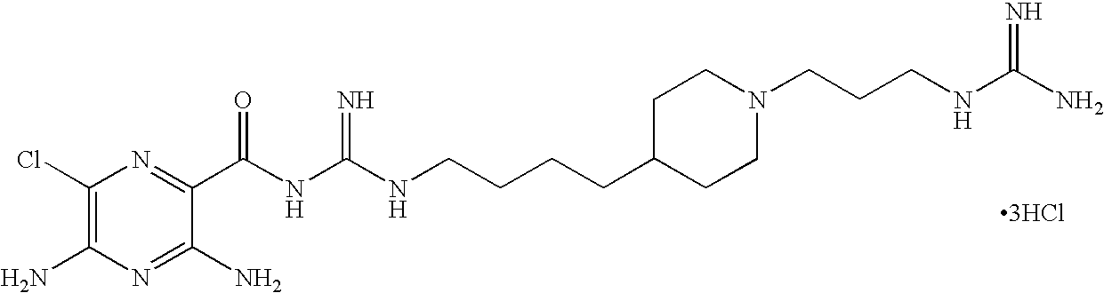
C1(Cl)=C(N)N=C(N)C(C(NC(NCCCCC2CCN(CCCNC(N)=N)CC2)=N)=O)=N1.[3HCl]
